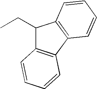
CCC1C2=C(C3=C1C=CC=C3)C=CC=C2
